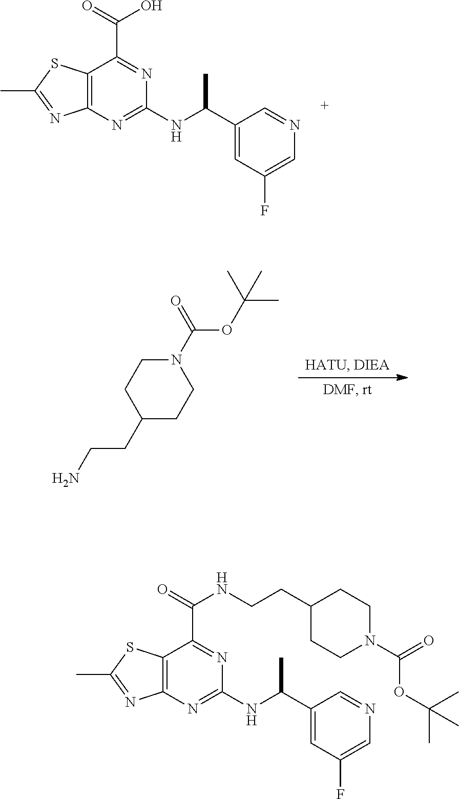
CC1=NC2=C(S1)C(C(=O)O)=NC(NC(C)C1=CC(F)=CN=C1)=N2.C1C(CCN)CCN(C(=O)OC(C)(C)C)C1.CC1=NC2=C(S1)C(C(=O)NCCC1CCN(C(=O)OC(C)(C)C)CC1)=NC(NC(C)C1=CC(F)=CN=C1)=N2
